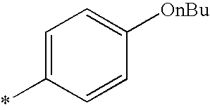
C1=C(*)C=CC([OnBu])=C1
